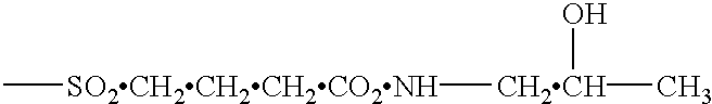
C[SO2CH2CH2CH2CO2NH][CH2CH](C)O
